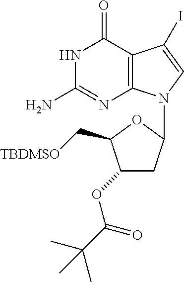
N1C(N)=NC2=C(C1=O)C(I)=CN2C1CC(OC(C(C)(C)C)=O)C(C[TBDMSO])O1
